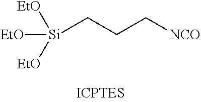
[NCO]CCC[Si]([EtO])([EtO])[EtO]
